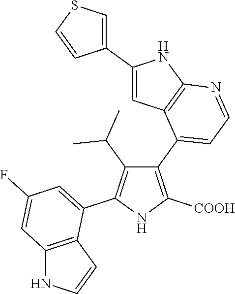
C1(C2=CC=NC3=C2C=C(C2=CSC=C2)N3)=C([COOH])NC(C2=CC(F)=CC3=C2C=CN3)=C1C(C)C
